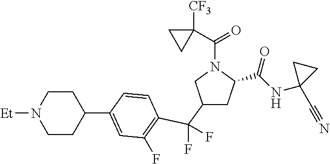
C1(C(F)(F)C2=C(F)C=C(C3CCN([Et])CC3)C=C2)CC(C(NC2(C#N)CC2)=O)N(C(C2([CF3])CC2)=O)C1
